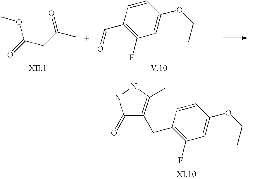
C(CC(C)=O)(=O)OC.C1=CC(C=O)=C(F)C=C1OC(C)C.C1=CC(CC2=C(C)NNC2=O)=C(F)C=C1OC(C)C
